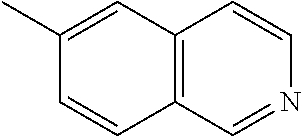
C1(C)=CC2=C(C=C1)C=NC=C2
